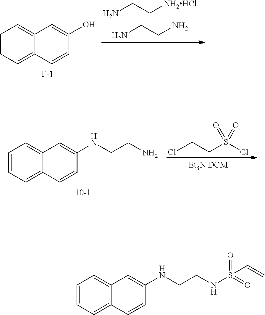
C1=CC=C2C(=C1)C=C(O)C=C2.[F-].NCC[NH2HCl].NCCN.C1=CC=C2C(=C1)C=C(NCCN)C=C2.[10-1].ClCCS(Cl)(=O)=O.C1=CC=C2C(=C1)C=C(NCCNS(=O)(=O)C=C)C=C2
